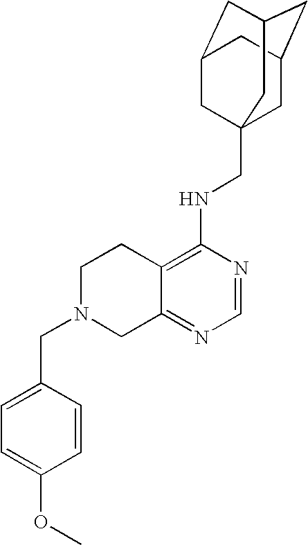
C12=C(NCC34CC5CC(CC(C3)C5)C4)N=CN=C1CN(CC1=CC=C(OC)C=C1)CC2
